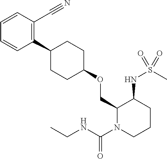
C1(COC2CCC(C3=C(C#N)C=CC=C3)CC2)N(C(NCC)=O)CCCC1NS(C)(=O)=O
